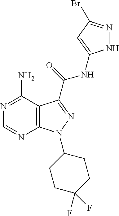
N1=C(N)C2=C(N=C1)N(C1CCC(F)(F)CC1)N=C2C(=O)NC1=CC(Br)=NN1
